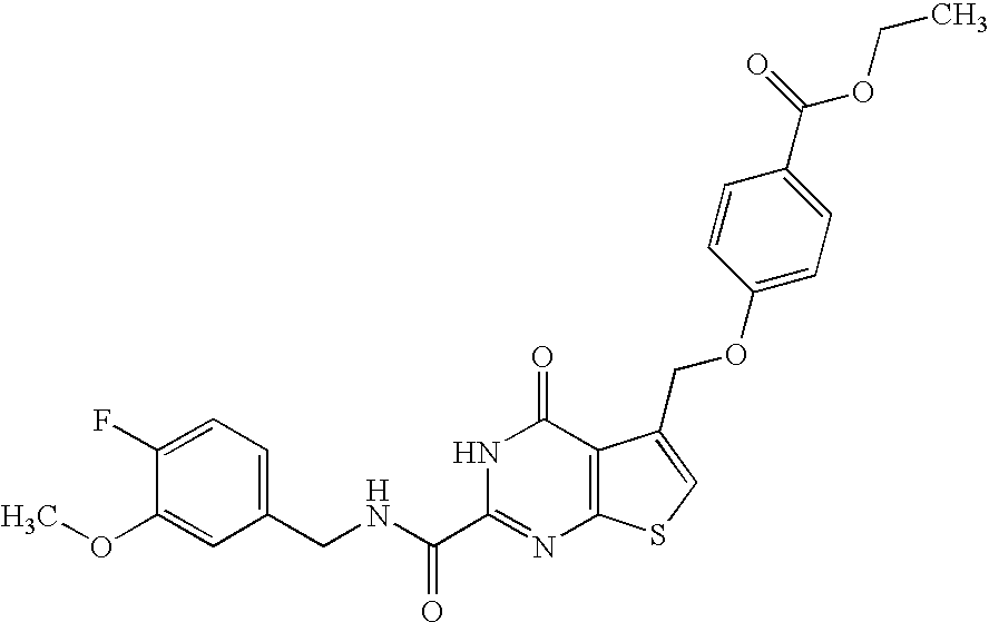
C1(CNC(C2=NC3=C(C(=O)N2)C(COC2=CC=C(C(OCC)=O)C=C2)=CS3)=O)=CC=C(F)C(OC)=C1
